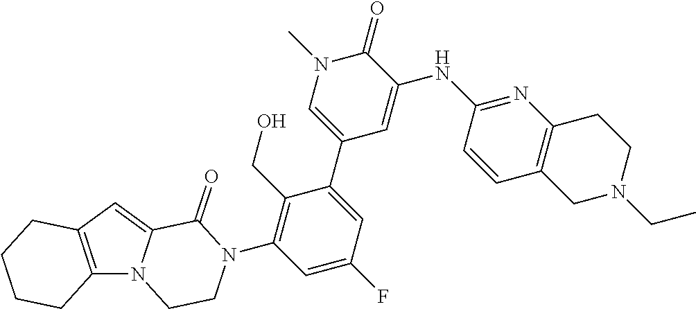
C12=C(N3C(=C1)C(=O)N(C1=C(CO)C(C4=CN(C)C(=O)C(NC5=NC6=C(C=C5)CN(CC)CC6)=C4)=CC(F)=C1)CC3)CCCC2
